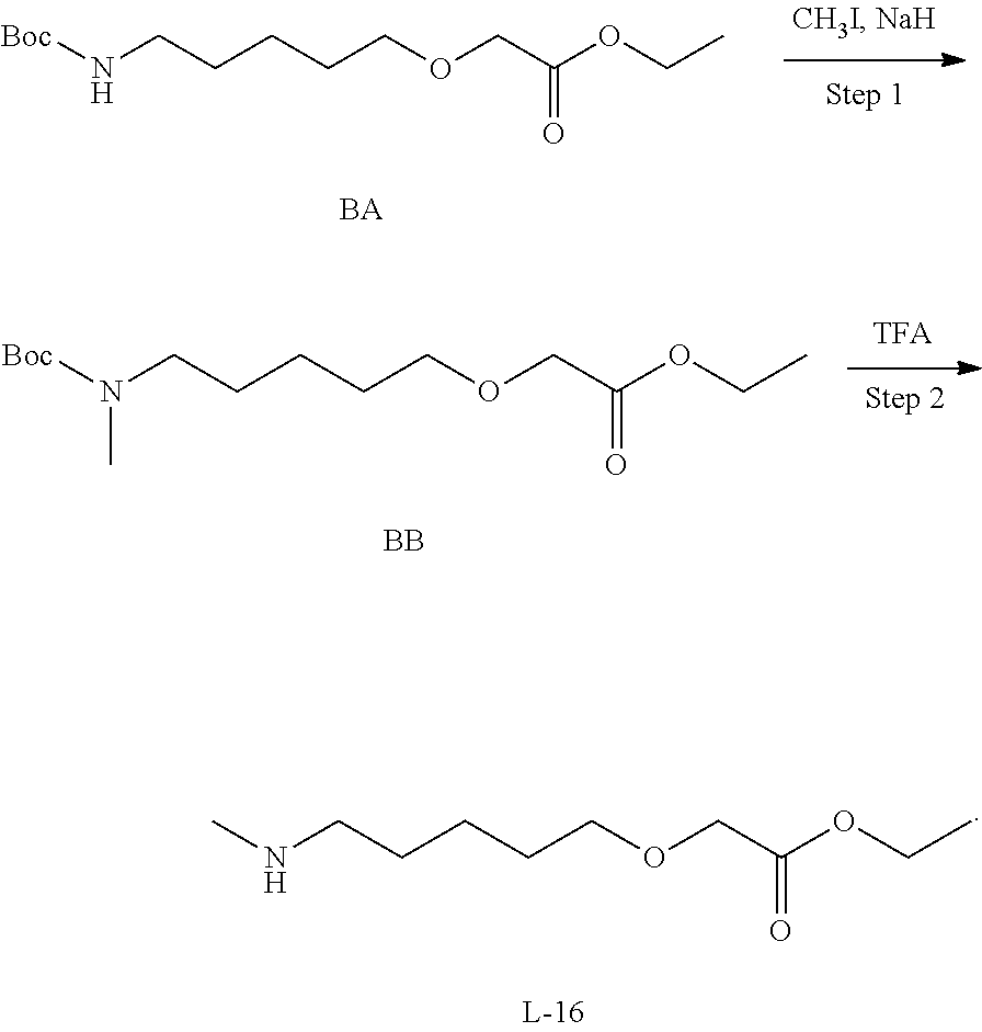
[Boc]NCCCCCOCC(OCC)=O.[Boc]N(CCCCCOCC(OCC)=O)C.[BB].CNCCCCCOCC(OCC)=O
